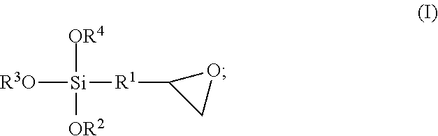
[OR4][Si]([OR2])([R3O])[R1]C1CO1
